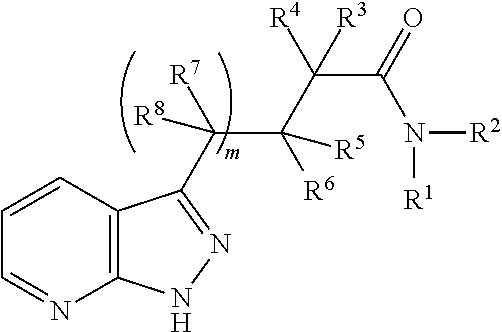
C12=C(C=CC=N1)C(C(C([R6])([R5])C([R4])(C(N([R1])[R2])=O)[R3])([R8])[R7])=NN2
